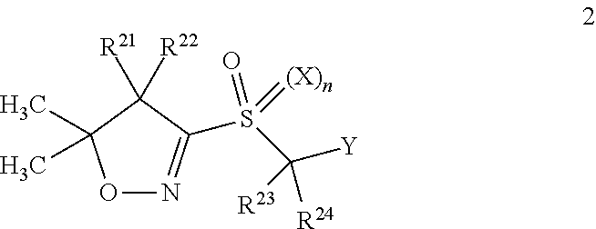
O1N=C(S(C([Y])([R23])[R24])(=O)=[(X)n])C([R22])([R21])C1(C)C
